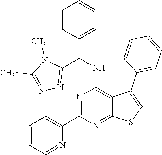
C1(C2=CC=CC=N2)=NC(NC(C2=CC=CC=C2)C2=NN=C(C)N2C)=C2C(=N1)SC=C2C1=CC=CC=C1
